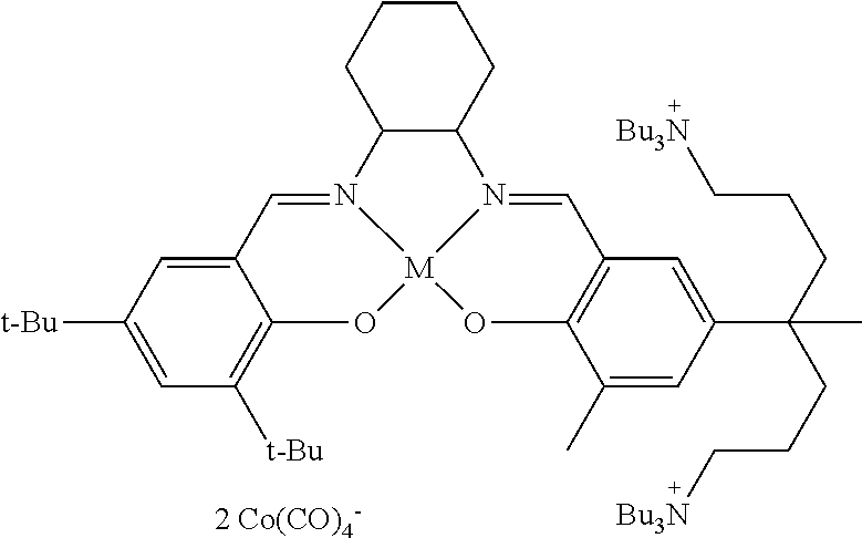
C12C(CCCC1)N1=CC3=C(O[M]14OC1=C([t-Bu])C=C([t-Bu])C=C1C=N24)C(C)=CC(C(CCC[Bu3N])(CCC[Bu3N])C)=C3.[2 Co(CO)4-]
